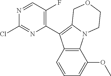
C1(C2=C3N(C4=C2C=CC=C4OC)CCOC3)=C(F)C=NC(Cl)=N1
